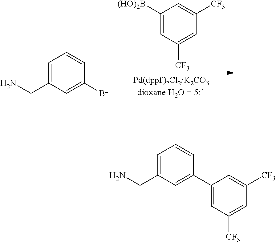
C1=C(CN)C=C(Br)C=C1.C1([(HO)2B])=CC([CF3])=CC([CF3])=C1.C1=C(CN)C=C(C2=CC([CF3])=CC([CF3])=C2)C=C1
